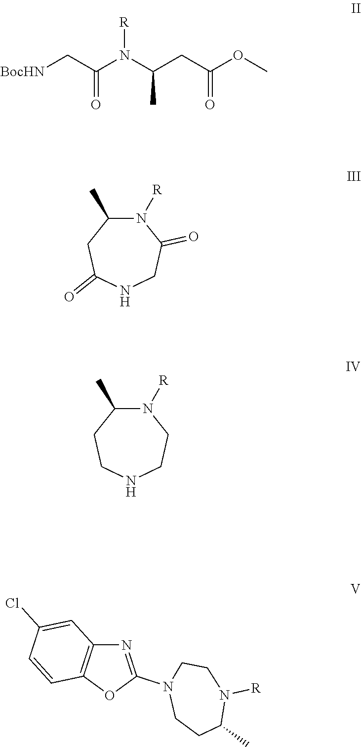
N1([R])C(C)CC(=O)NCC1=O.N1([R])C(C)CCNCC1.[BocHN]CC(N(C(CC(OC)=O)C)[R])=O.N1=C(N2CCC(C)N([R])CC2)OC2=C1C=C(Cl)C=C2
